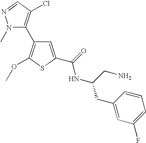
N1(C)C(C2=C(OC)SC(C(NC(CN)CC3=CC(F)=CC=C3)=O)=C2)=C(Cl)C=N1
